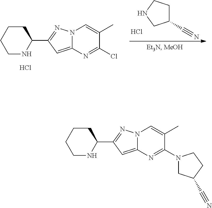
C1(C#N)CCNC1.Cl.C1NC(C2=NN3C(=C2)N=C(Cl)C(C)=C3)CCC1.Cl.C1NC(C2=NN3C(=C2)N=C(N2CC(C#N)CC2)C(C)=C3)CCC1
